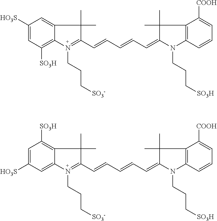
C1=C([HO3S])C=C2C(=C1[SO3H])C(C)(C)C(C=CC=CC=C1N(CCC[SO3H])C3=C(C1(C)C)C([COOH])=CC=C3)=N2CCC[SO3-].C1([HO3S])=CC([SO3H])=C2C(=C1)C(C)(C)C(C=CC=CC=C1N(CCC[SO3H])C3=C(C1(C)C)C([COOH])=CC=C3)=N2CCC[SO3-]
